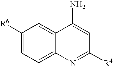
C1([R6])=CC=C2C(=C1)C(N)=CC([R4])=N2
